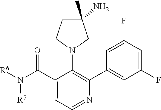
C1(C(N([R6])[R7])=O)=CC=NC(C2=CC(F)=CC(F)=C2)=C1N1CC(C)(N)CC1
